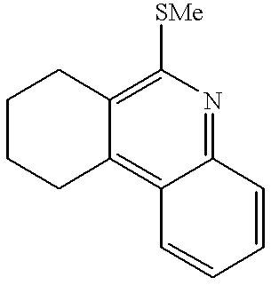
C1CCC2=C3C(=NC([SMe])=C2C1)C=CC=C3
